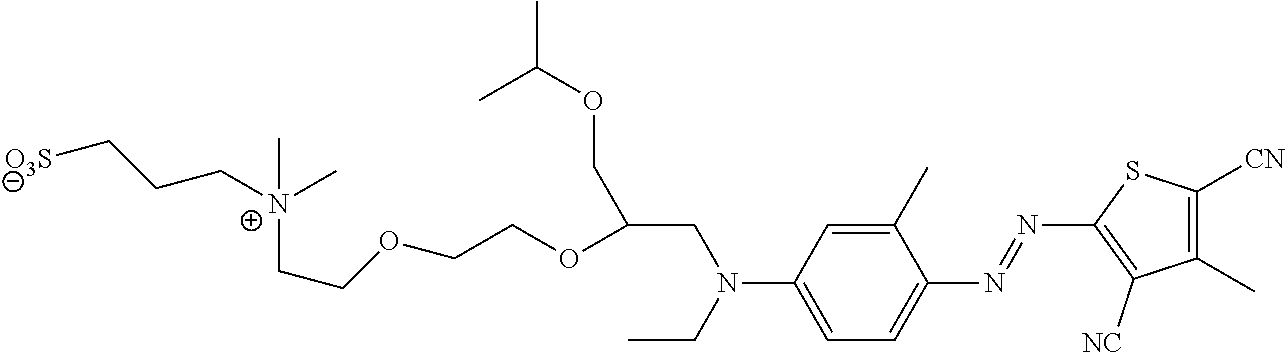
C1(C)=CC(N(CC)CC(COC(C)C)OCCOCC[N+](CCC[O3S])(C)C)=CC=C1N=NC1=C([NC])C(C)=C([CN])S1
